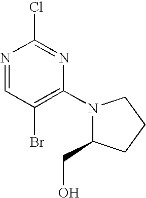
N1=CC(Br)=C(N2C(CO)CCC2)N=C1Cl
